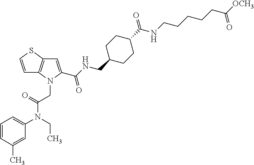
C1=CSC2=C1N(CC(N(C1=CC=CC(C)=C1)CC)=O)C(C(NCC1CCC(C(NCCCCCC([OCH3])=O)=O)CC1)=O)=C2
